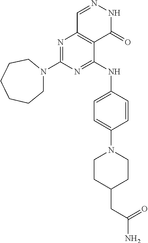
N1=C(NC2=CC=C(N3CCC(CC(=O)N)CC3)C=C2)C2=C(N=C1N1CCCCCC1)C=NNC2=O
